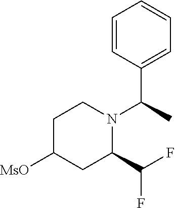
C1=CC(C(C)N2CCC([MsO])CC2C(F)F)=CC=C1
